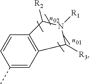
C1(C)=CC2=C(C=C1)C([R2])N([R1])C2[R3]
